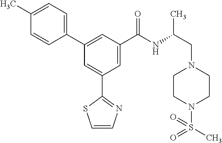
C1=CN=C(C2=CC(C3=CC=C(C)C=C3)=CC(C(NC(CN3CCN(S(C)(=O)=O)CC3)C)=O)=C2)S1
